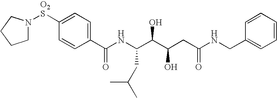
C1N([O2S]C2=CC=C(C(NC(C(C(CC(NCC3=CC=CC=C3)=O)O)O)CC(C)C)=O)C=C2)CCC1
